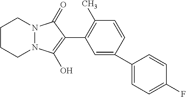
C1CCN2N(C1)C(=O)C(C1=C(C)C=CC(C3=CC=C(F)C=C3)=C1)=C2O
